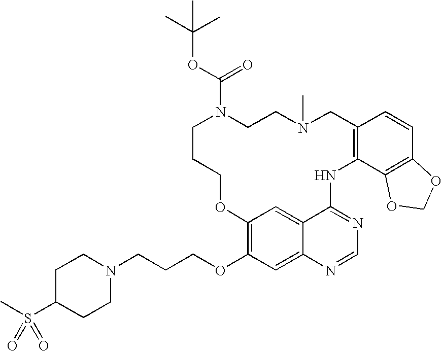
C1=CC2=C(C3=C1OCO3)NC1=NC=NC3=CC(OCCCN4CCC(S(C)(=O)=O)CC4)=C(C=C13)OCCCN(C(=O)OC(C)(C)C)CCN(C)C2
